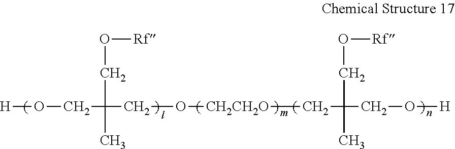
[H]OCC(CO[Rf])(C)CO[CH2CH2O]CC(CO[Rf])(C)CO[H]
